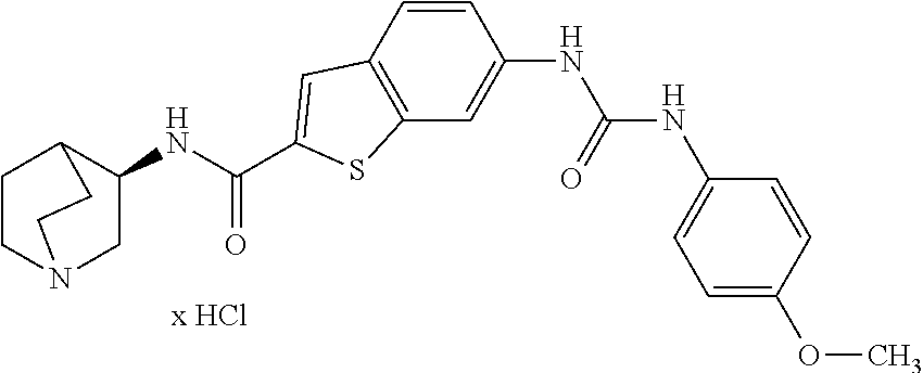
C1CN2CC(NC(=O)C3=CC4=C(C=C(NC(NC5=CC=C(OC)C=C5)=O)C=C4)S3)C1CC2
